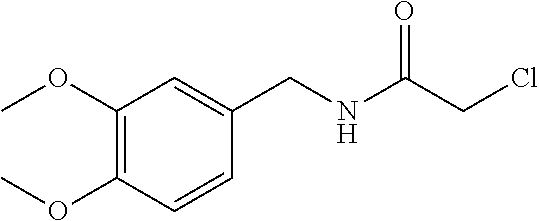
C1(OC)=C(OC)C=CC(CNC(CCl)=O)=C1
